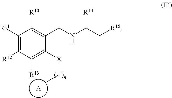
C1([R11])=C([R12])C([R13])=C([X]CC)C(CNC(C[R15])[R14])=C1[R10].[A]
